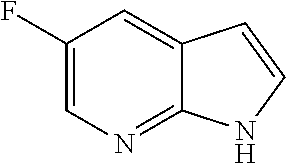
C1(F)=CN=C2C(=C1)C=CN2
